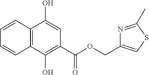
C1=CC2=C(C=C1)C(O)=C(C(OCC1=CSC(C)=N1)=O)C=C2O
